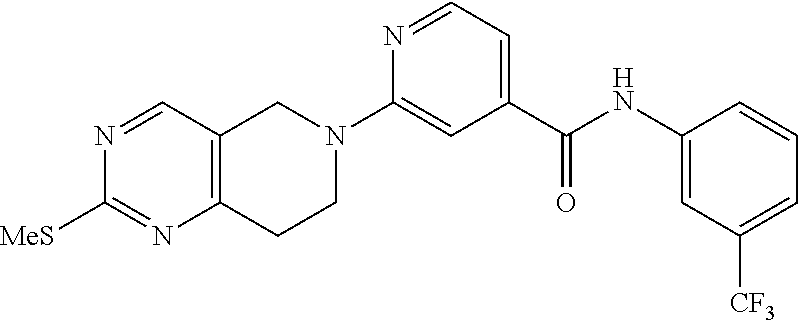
C12=C(C=NC([MeS])=N1)CN(C1=CC(C(NC3=CC([CF3])=CC=C3)=O)=CC=N1)CC2
